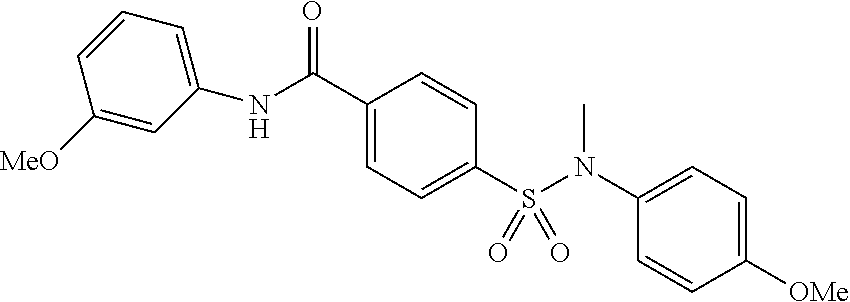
C1=C(N(S(C2=CC=C(C(NC3=CC=CC([MeO])=C3)=O)C=C2)(=O)=O)C)C=CC([OMe])=C1
